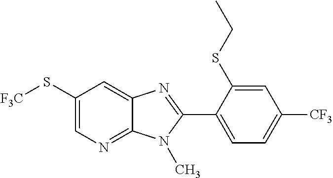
C1(S[F3C])=CN=C2C(=C1)N=C(C1=CC=C([CF3])C=C1SCC)N2C
